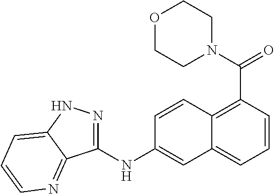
C1(NC2=CC3=CC=CC(C(N4CCOCC4)=O)=C3C=C2)=NNC2=CC=CN=C12
